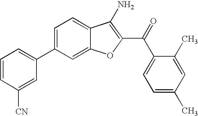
C1=CC([CN])=CC(C2=CC=C3C(=C2)OC(C(C2=CC=C(C)C=C2C)=O)=C3N)=C1
